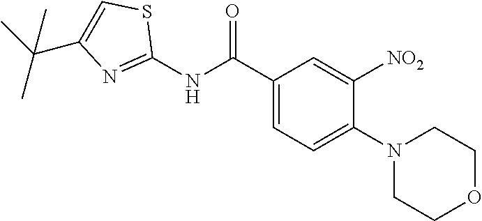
C1(NC(C2=CC=C(N3CCOCC3)C([NO2])=C2)=O)=NC(C(C)(C)C)=CS1
